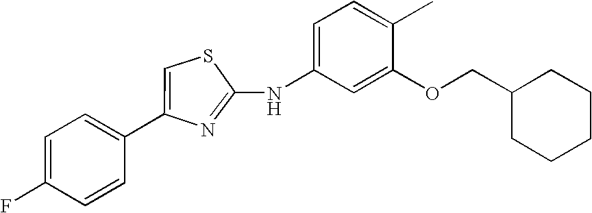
C1(C2=CC=C(F)C=C2)=CSC(NC2=CC=C(C)C(OCC3CCCCC3)=C2)=N1
